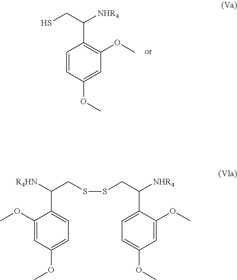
C1=CC(OC)=CC(OC)=C1C(CS)[NHR4].C1=C(C(CSSCC([R4HN])C2=CC=C(OC)C=C2OC)[NHR4])C(OC)=CC(OC)=C1
